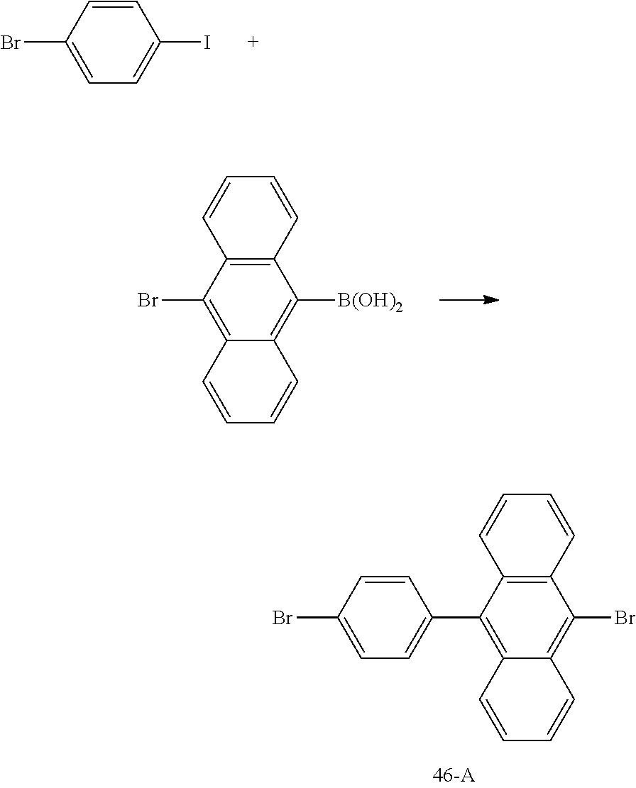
C1=CC(Br)=CC=C1I.C12=C(C(Br)=C3C(=C1[B(OH)2])C=CC=C3)C=CC=C2.C12=C(C(C3=CC=C(Br)C=C3)=C3C(=C1Br)C=CC=C3)C=CC=C2
